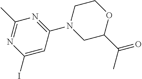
C1(C)=NC(I)=CC(N2CC(C(C)=O)OCC2)=N1
